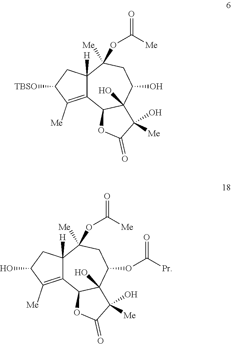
C12=C([Me])C([TBSO])CC1([H])C(OC([Me])=O)([Me])CC(O)C1(O)C2OC(=O)C1([Me])O.C12=C([Me])C(O)CC1([H])C(OC([Me])=O)([Me])CC(OC([Pr])=O)C1(O)C2OC(=O)C1([Me])O
